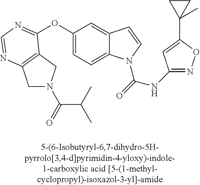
C1N(C(=O)C(C)C)CC2=C1N=CN=C2OC1=CC=C2C(=C1)C=CN2C(=O)NC1=NOC(C2(C)CC2)=C1
